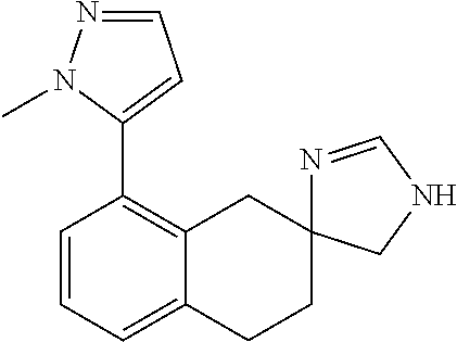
C1=CC=C2C(=C1C1=CC=NN1C)CC1(CC2)N=CNC1
